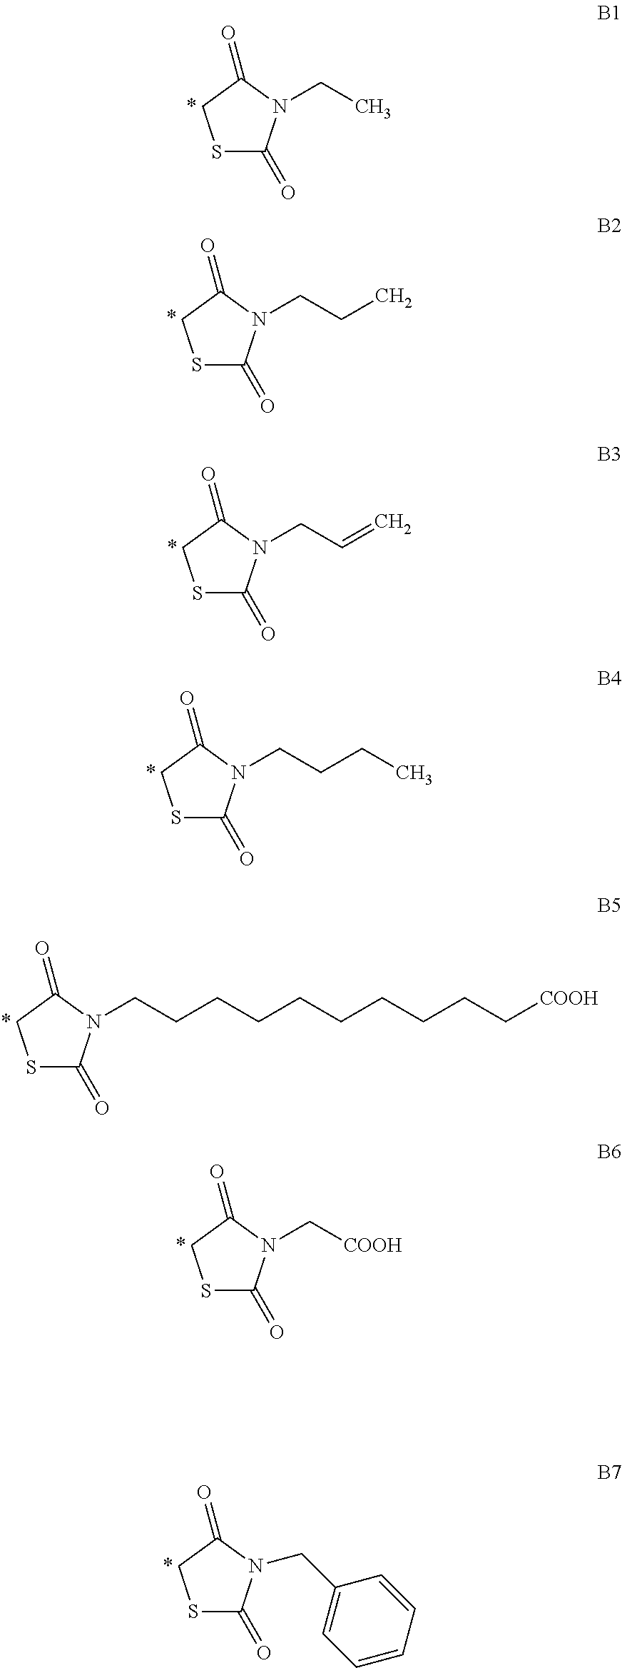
S1C(=O)N(CCCC)C(=O)C1.S1C(=O)N(CCCCCCCCCC[COOH])C(=O)C1.S1C(=O)N(CC)C(=O)C1.S1C(=O)N(CCC)C(=O)C1.S1C(=O)N(CC=C)C(=O)C1.S1C(=O)N(C[COOH])C(=O)C1.S1C(=O)N(CC2=CC=CC=C2)C(=O)C1
